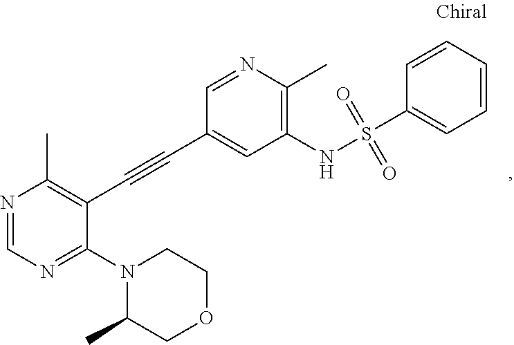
N1=CN=C(N2C(C)COCC2)C(C#CC2=CC(NS(C3=CC=CC=C3)(=O)=O)=C(C)N=C2)=C1C
